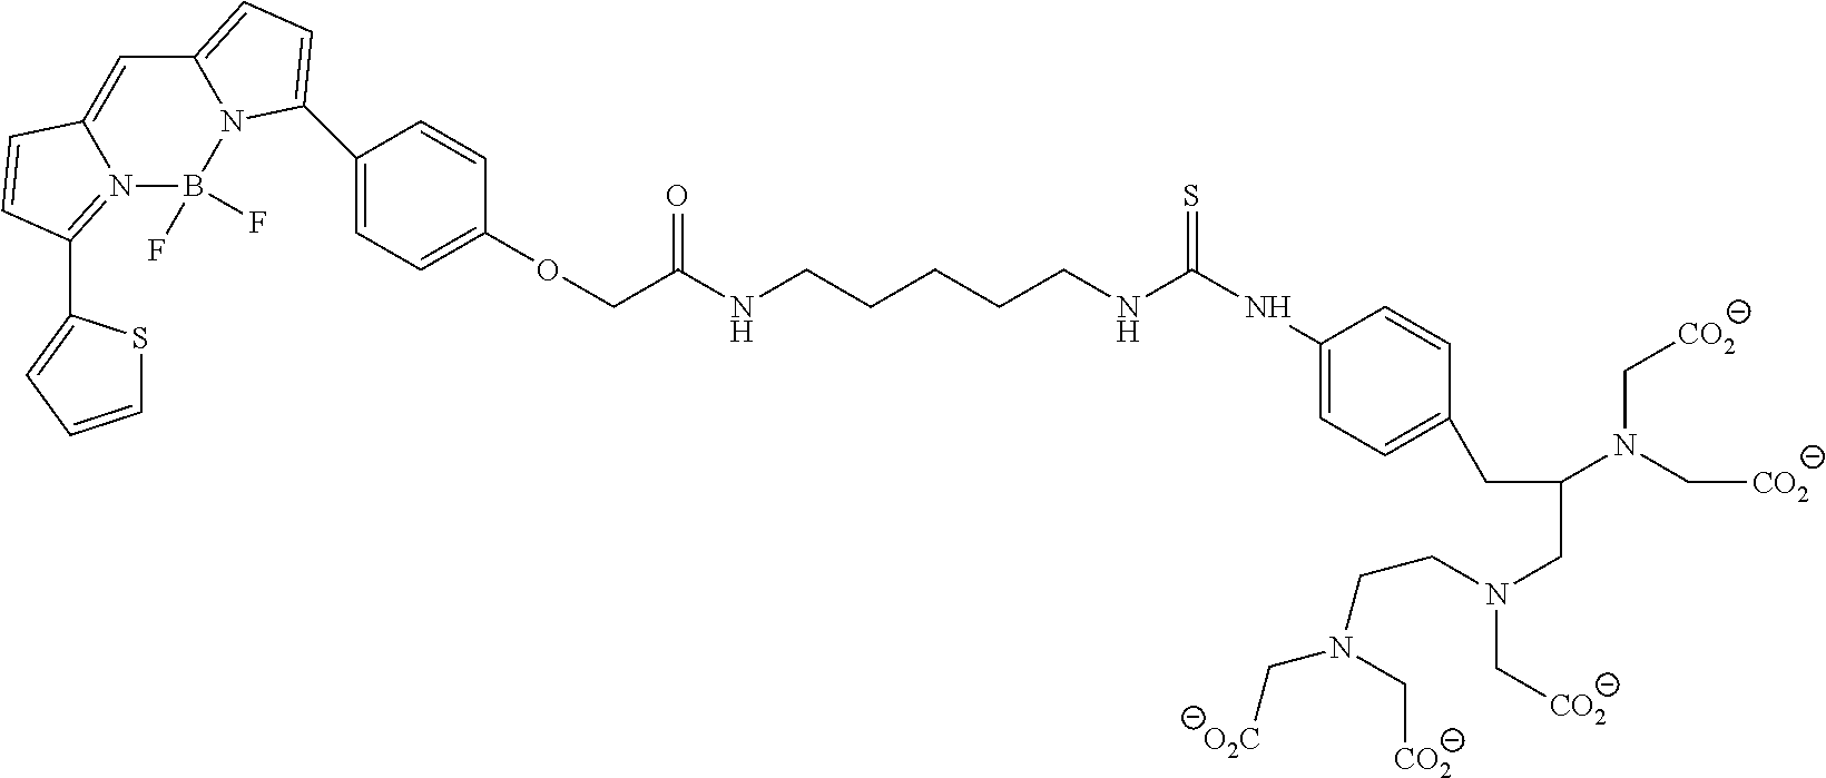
N12=C(C3=CC=CS3)C=CC1=CC1=CC=C(C3=CC=C(OCC(NCCCCCNC(NC4=CC=C(CC(CN(C[CO2])CCN(C[O2C])C[CO2])N(C[CO2])C[CO2])C=C4)=S)=O)C=C3)N1B2(F)F
